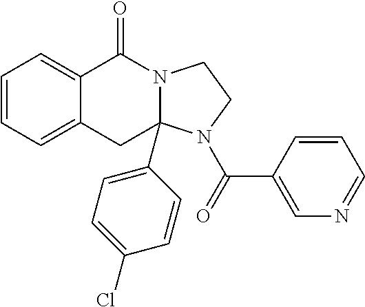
C1=CC=C2C(=C1)C(=O)N1C(C3=CC=C(Cl)C=C3)(C2)N(C(C2=CN=CC=C2)=O)CC1
